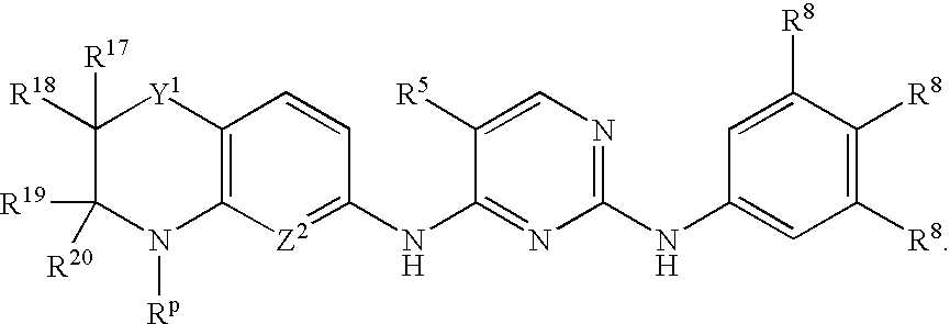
C1([R18])([R17])C([R19])([R20])N([Rp])C2=C([Y1]1)C=CC(NC1=NC(NC3=CC([R8])=C([R8])C([R8])=C3)=NC=C1[R5])=[Z2]2
